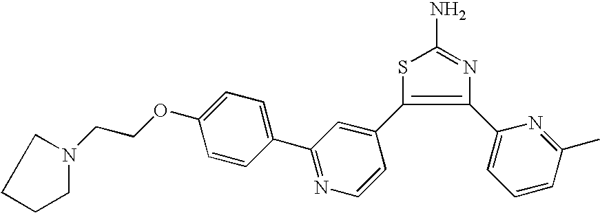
N1=C(N)SC(C2=CC(C3=CC=C(OCCN4CCCC4)C=C3)=NC=C2)=C1C1=CC=CC(C)=N1
